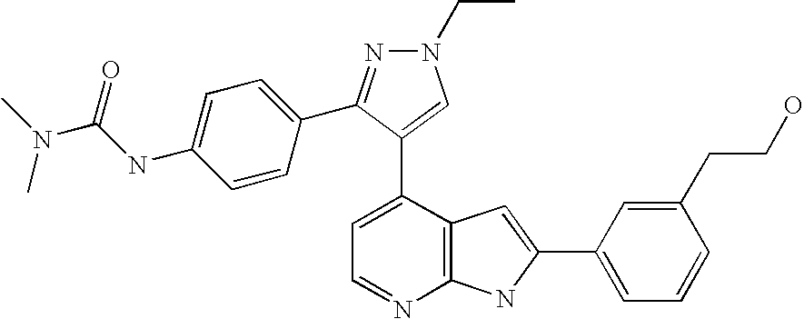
C1=C(C2=CN(CC)N=C2C2=CC=C(NC(=O)N(C)C)C=C2)C2=C(N=C1)NC(C1=CC=CC(CCO)=C1)=C2
